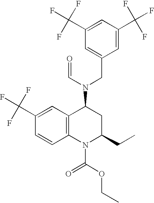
C1(C(F)(F)F)=CC2=C(C=C1)N(C(=O)OCC)C(CC)CC2N(C=O)CC1=CC(C(F)(F)F)=CC(C(F)(F)F)=C1
